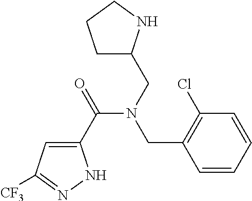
C1(C(=O)N(CC2CCCN2)CC2=C(Cl)C=CC=C2)=CC([CF3])=NN1
